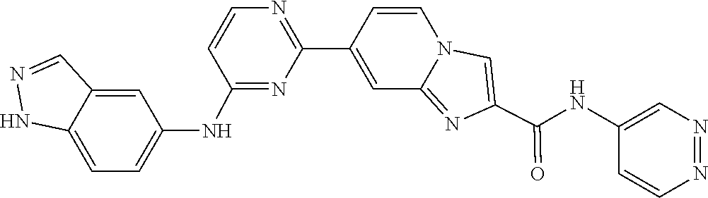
C1=CN2C(=NC(C(NC3=CN=NC=C3)=O)=C2)C=C1C1=NC=CC(NC2=CC=C3C(=C2)C=NN3)=N1
